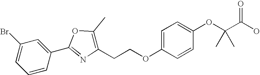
C1=CC(C2=NC(CCOC3=CC=C(OC(C(O)=O)(C)C)C=C3)=C(C)O2)=CC(Br)=C1
